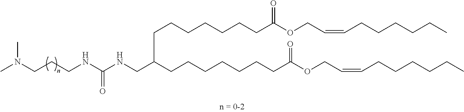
N(CCCNC(NCC(CCCCCCCC(OCC=CCCCCCC)=O)CCCCCCCC(OCC=CCCCCCC)=O)=O)(C)C
